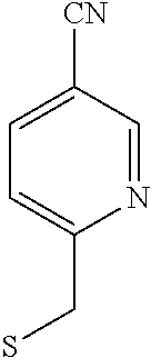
C1=C([CN])C=NC(CS)=C1
